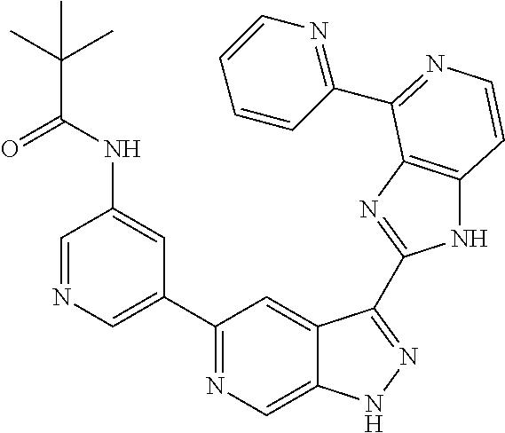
C1=NC=C(C2=NC=C3C(=C2)C(C2=NC4=C(N2)C=CN=C4C2=NC=CC=C2)=NN3)C=C1NC(C(C)(C)C)=O
